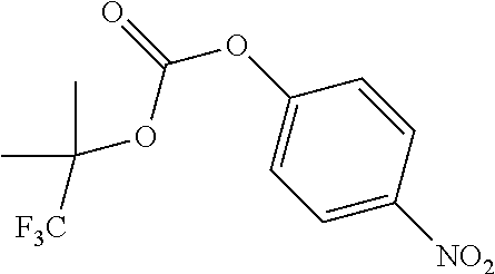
C1=C([NO2])C=CC(OC(=O)OC([F3C])(C)C)=C1
